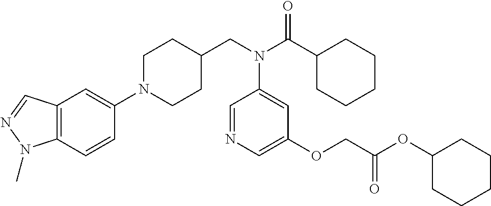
N1(C2=CC3=C(C=C2)N(C)N=C3)CCC(CN(C(C2CCCCC2)=O)C2=CC(OCC(OC3CCCCC3)=O)=CN=C2)CC1
